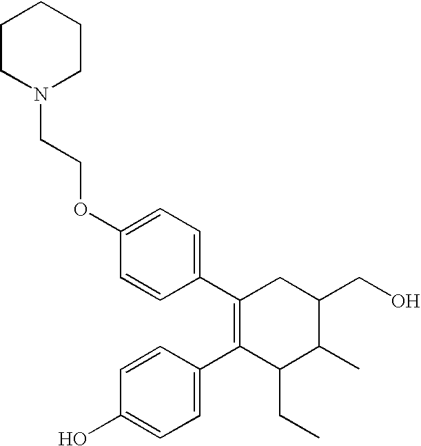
C1=CC(C2=C(C3=CC=C(OCCN4CCCCC4)C=C3)CC(CO)C(C)C2CC)=CC=C1O
